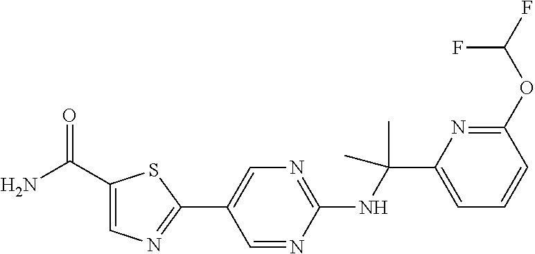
C1(NC(C2=CC=CC(OC(F)F)=N2)(C)C)=NC=C(C2=NC=C(C(N)=O)S2)C=N1
